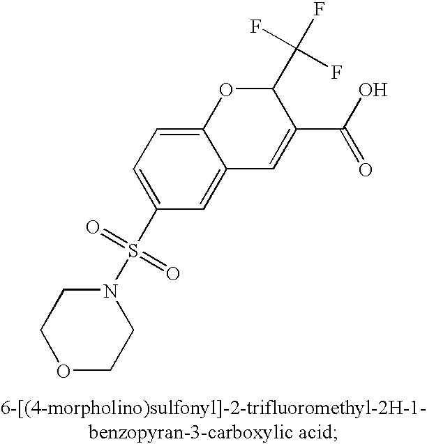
O1CCN(S(C2=CC=C3C(=C2)C=C(C(O)=O)C(C(F)(F)F)O3)(=O)=O)CC1
